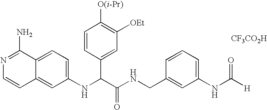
C1(NC(C(NCC2=CC(NC([H])=O)=CC=C2)=O)C2=CC([OEt])=C([O(i-Pr)])C=C2)=CC=C2C(=C1)C=CN=C2N.[CF3CO2H]
